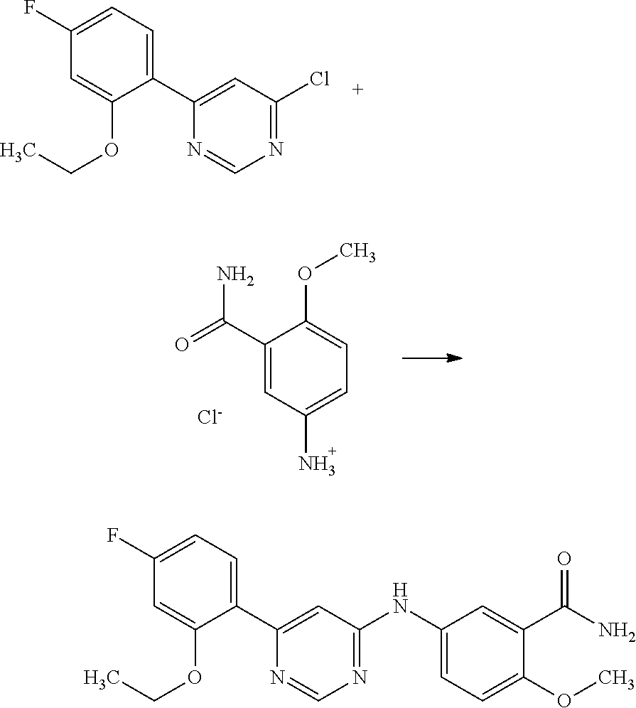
C1=C(OCC)C(C2=CC(Cl)=NC=N2)=CC=C1F.C1(C(=O)N)=CC(N)=CC=C1OC.[Cl-].C1=C(OCC)C(C2=CC(NC3=CC=C(OC)C(C(N)=O)=C3)=NC=N2)=CC=C1F
